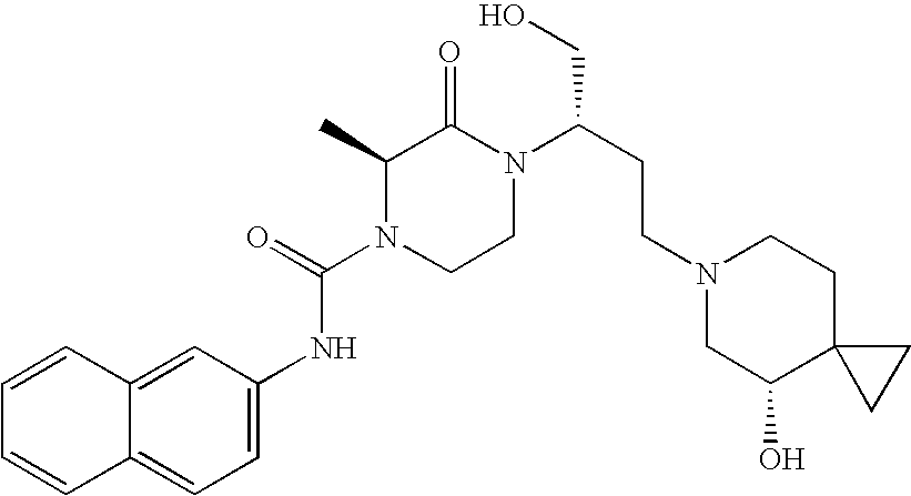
C1=C(NC(N2CCN(C(CO)CCN3CC(O)C4(CC3)CC4)C(=O)C2C)=O)C=C2C(=C1)C=CC=C2
